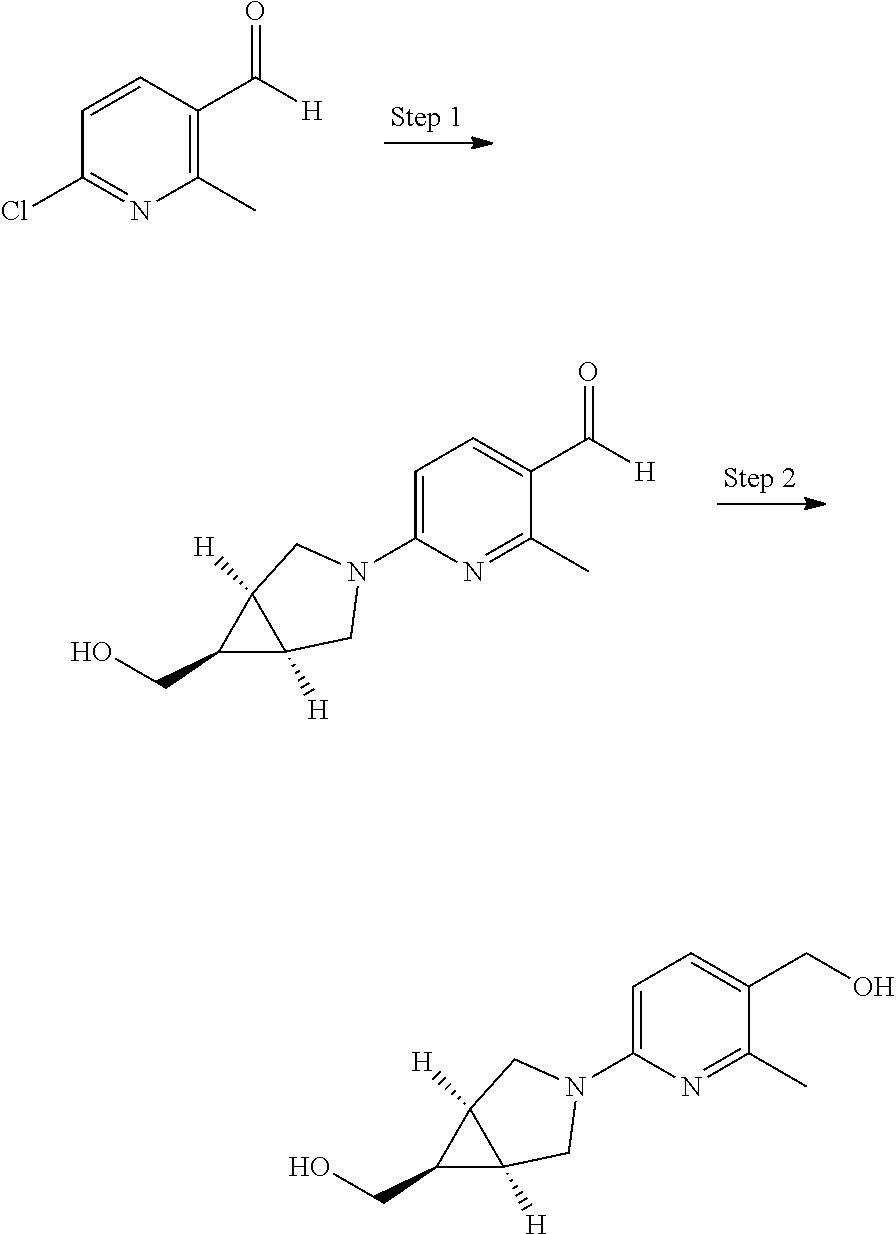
C1=CC(C([H])=O)=C(C)N=C1Cl.C1=C(N2CC3([H])C([H])(C2)C3CO)N=C(C)C(C([H])=O)=C1.C1=C(N2CC3([H])C([H])(C2)C3CO)N=C(C)C(CO)=C1
